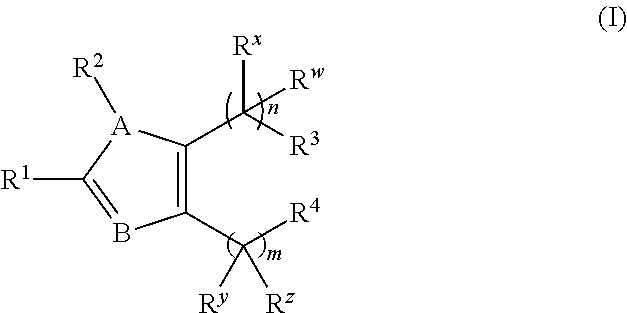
C1(C([R4])([Ry])[Rz])=C(C([R3])([Rx])[Rw])[A]([R2])C([R1])=B1
